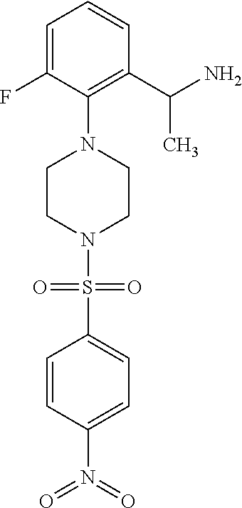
C1=CC(N(=O)=O)=CC=C1S(=O)(=O)N1CCN(C2=C(C(N)C)C=CC=C2F)CC1
